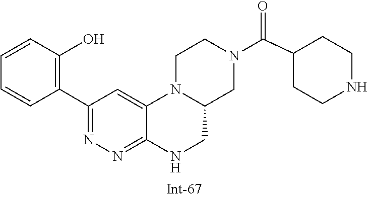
C1=CC(O)=C(C2=NN=C3C(=C2)N2C(CN3)CN(C(C3CCNCC3)=O)CC2)C=C1
